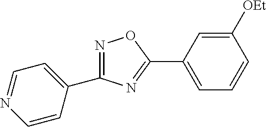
C1(C2=CC=NC=C2)=NOC(C2=CC=CC([OEt])=C2)=N1
